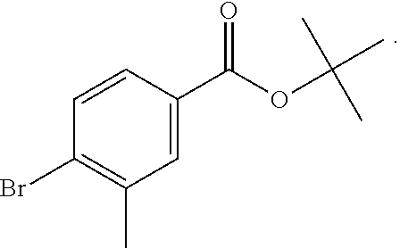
C1=CC(C(OC(C)(C)C)=O)=CC(C)=C1Br
